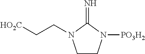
C1CN([PO3H2])C(=N)N1CC[HO2C]
